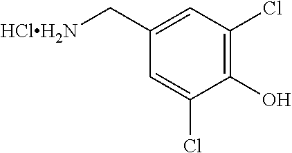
C1(C[HClH2N])=CC(Cl)=C(O)C(Cl)=C1
